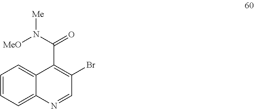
C1=NC2=CC=CC=C2C(C(=O)N([MeO])[Me])=C1Br
